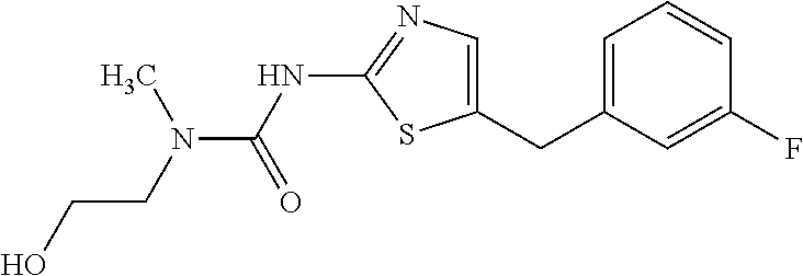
C1=C(CC2=CC=CC(F)=C2)SC(NC(N(C)CCO)=O)=N1
